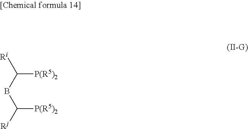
C([P(R5)2])([Ri])BC([Rj])[P(R5)2]
